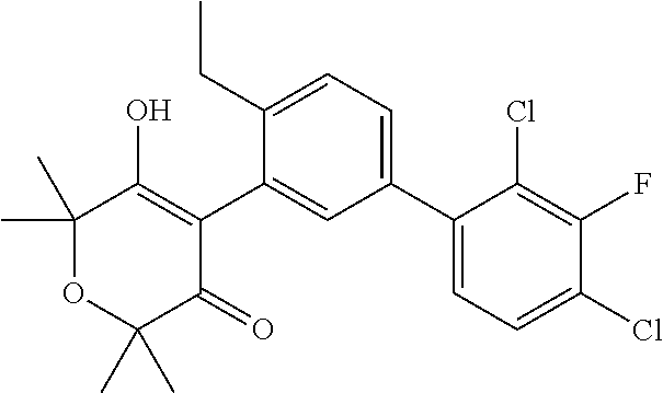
C1(C2=CC=C(CC)C(C3=C(O)C(C)(C)OC(C)(C)C3=O)=C2)=CC=C(Cl)C(F)=C1Cl
